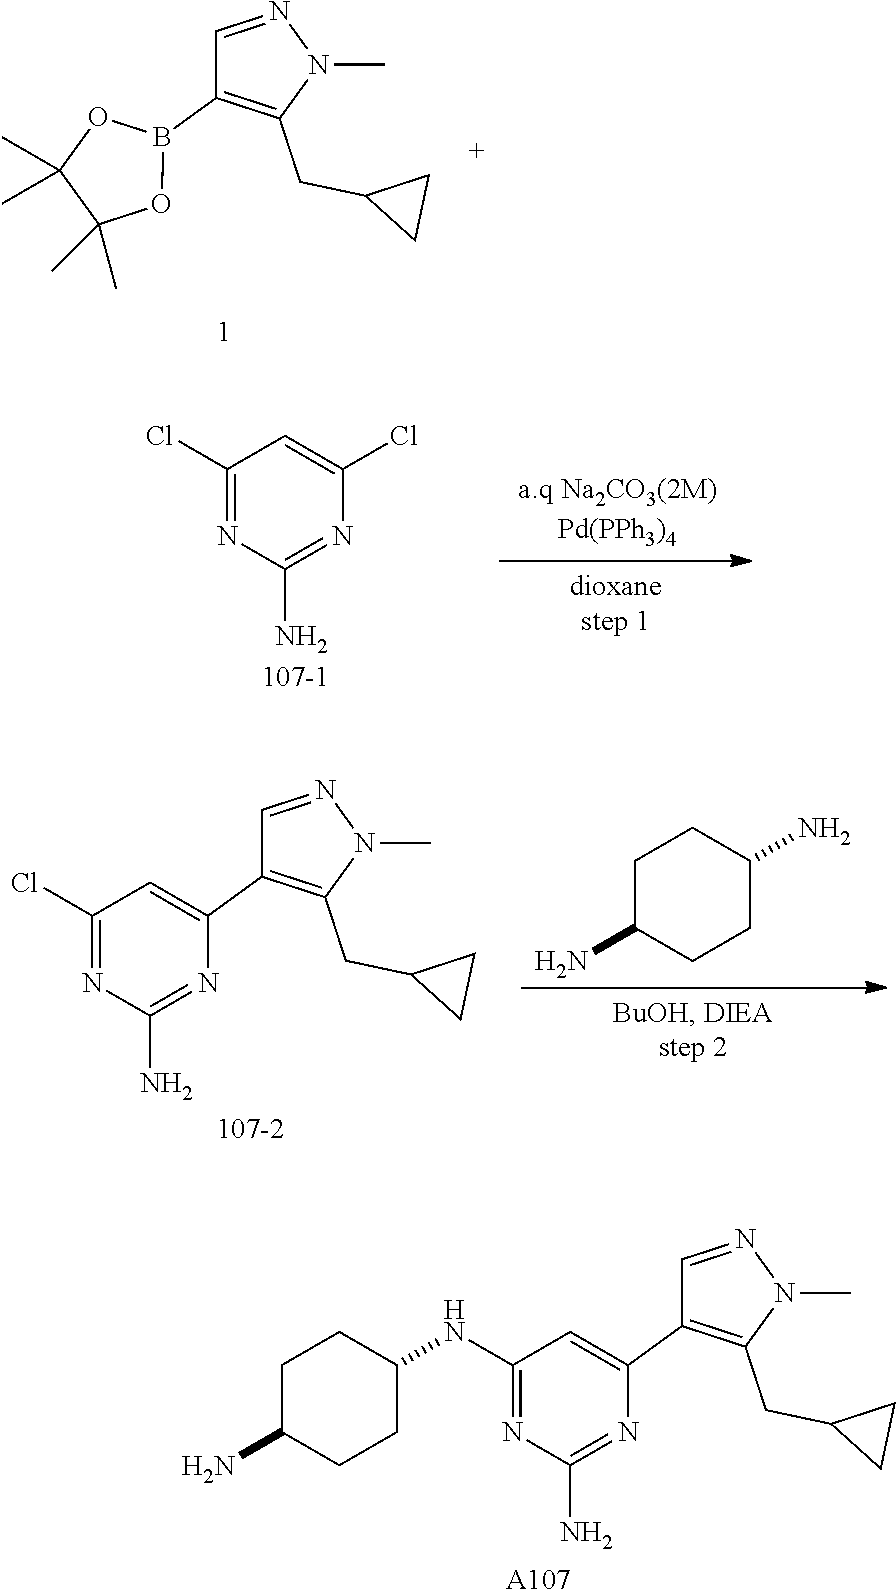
C1=NN(C)C(CC2CC2)=C1B1OC(C)(C)C(C)(C)O1.C1(Cl)=NC(N)=NC(Cl)=C1.C1=NN(C)C(CC2CC2)=C1C1=CC(Cl)=NC(N)=N1.C1C(N)CCC(N)C1.C1=NN(C)C(CC2CC2)=C1C1=CC(NC2CCC(N)CC2)=NC(N)=N1.[A107]
